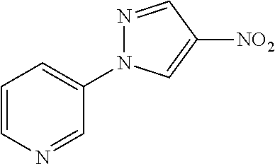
C1=CN=CC(N2N=CC([NO2])=C2)=C1
